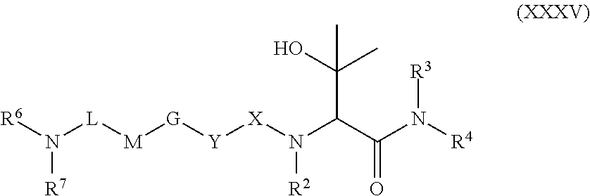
[R6]N([L][M][G][Y][X]N(C(C(N([R4])[R3])=O)C(O)(C)C)[R2])[R7]
